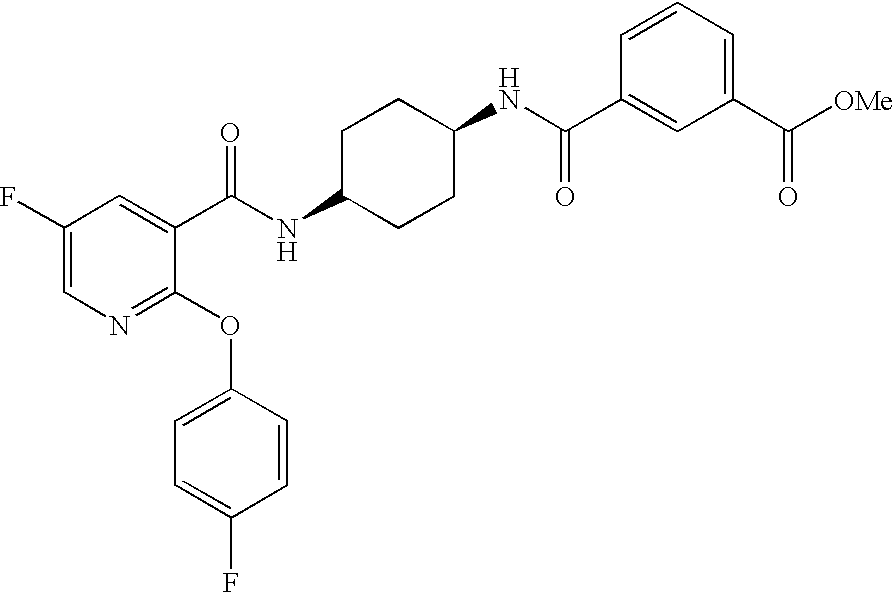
N1=C(OC2=CC=C(F)C=C2)C(C(NC2CCC(NC(C3=CC(C([OMe])=O)=CC=C3)=O)CC2)=O)=CC(F)=C1
